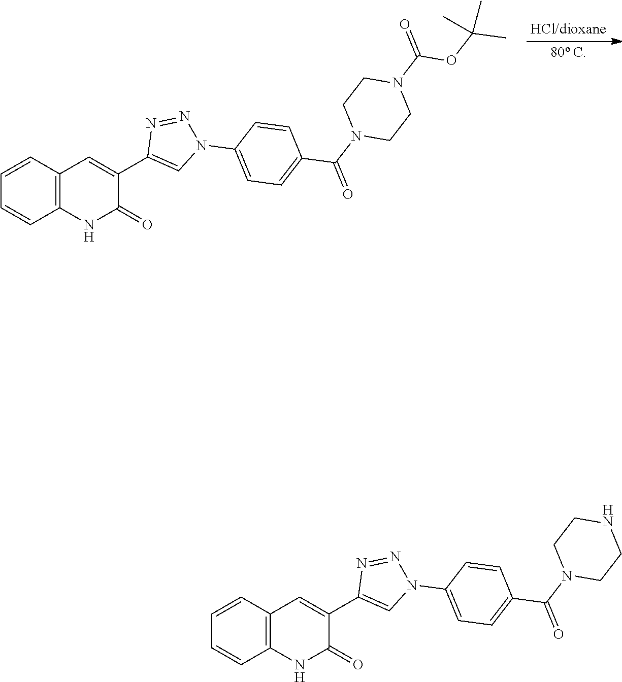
[HCl/dioxane].[80 C].C1=CC2=C(C=C1)NC(=O)C(C1=CN(C3=CC=C(C(N4CCN(C(=O)OC(C)(C)C)CC4)=O)C=C3)N=N1)=C2.C1=CC2=C(C=C1)NC(=O)C(C1=CN(C3=CC=C(C(N4CCNCC4)=O)C=C3)N=N1)=C2
